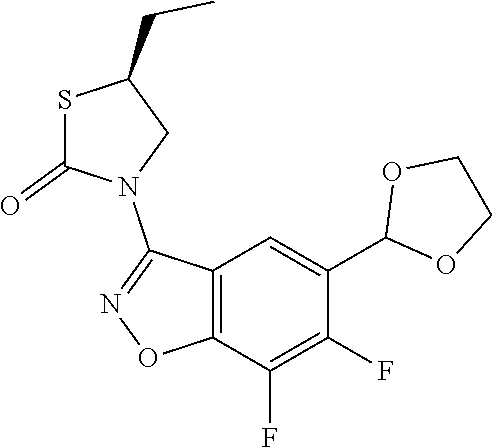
C12=C(C(F)=C(F)C(C3OCCO3)=C1)ON=C2N1CC(CC)SC1=O
